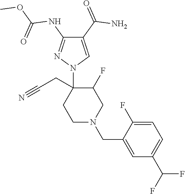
C1N(CC2=CC(C(F)F)=CC=C2F)CC(F)C(CC#N)(N2C=C(C(=O)N)C(NC(OC)=O)=N2)C1
